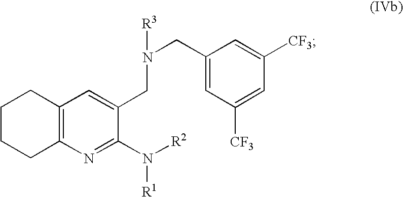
N1=C(N([R2])[R1])C(CN(CC2=CC([CF3])=CC([CF3])=C2)[R3])=CC2=C1CCCC2
